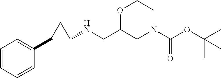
C1=CC=CC(C2C(NCC3CN(C(OC(C)(C)C)=O)CCO3)C2)=C1
